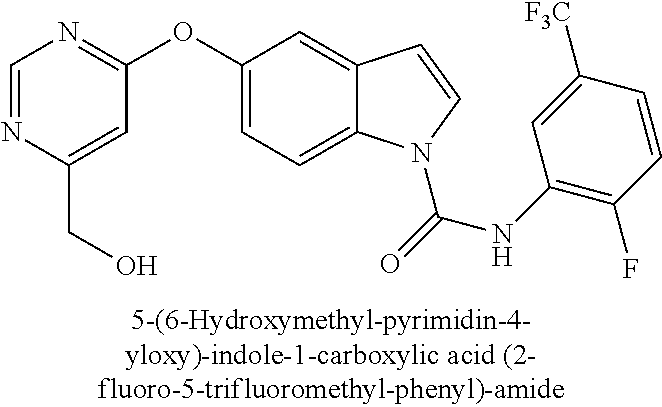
C(C1=CC(OC2=CC=C3C(=C2)C=CN3C(=O)NC2=C(F)C=CC([F3C])=C2)=NC=N1)O
